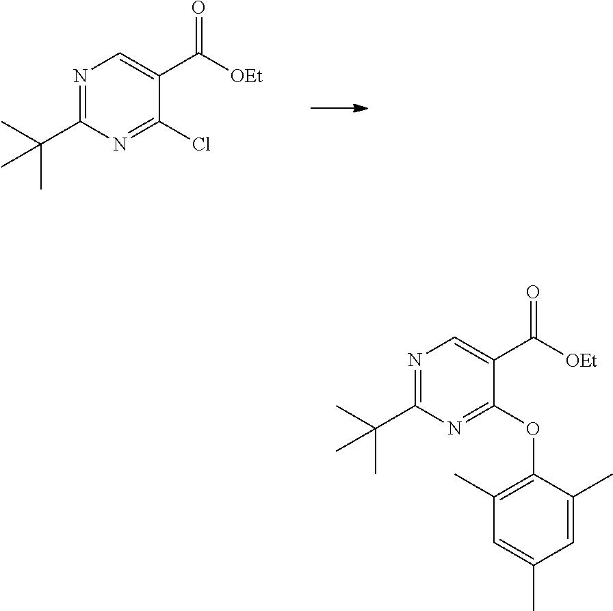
C1(C([OEt])=O)=CN=C(C(C)(C)C)N=C1Cl.C1(C([OEt])=O)=CN=C(C(C)(C)C)N=C1OC1=C(C)C=C(C)C=C1C
